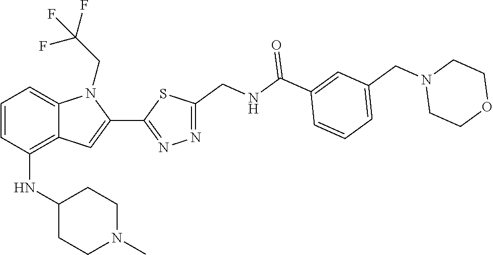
N1=C(C2=CC3=C(NC4CCN(C)CC4)C=CC=C3N2CC(F)(F)F)SC(CNC(C2=CC(CN3CCOCC3)=CC=C2)=O)=N1
